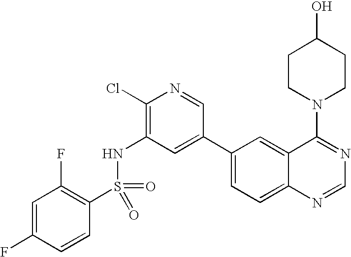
C1=C(F)C=CC(S(NC2=C(Cl)N=CC(C3=CC=C4C(=C3)C(N3CCC(O)CC3)=NC=N4)=C2)(=O)=O)=C1F
